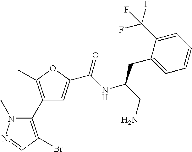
C1(C2=C(C)OC(C(NC(CN)CC3=CC=CC=C3C(F)(F)F)=O)=C2)=C(Br)C=NN1C
